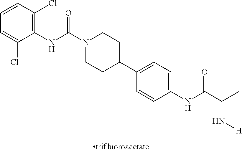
C1(NC(N2CCC(C3=CC=C(NC(C(C)N[H])=O)C=C3)CC2)=O)=C(Cl)C=CC=C1Cl
